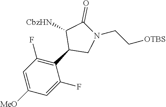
C1=C([MeO])C=C(F)C(C2CN(CC[OTBS])C(=O)C2[CbzHN])=C1F
